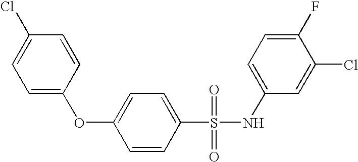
O(C1=CC=C(S(NC2=CC=C(F)C(Cl)=C2)(=O)=O)C=C1)C1=CC=C(Cl)C=C1
